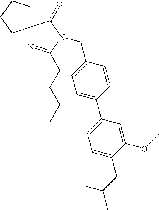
C1(CN2C(CCCC)=NC3(C2=O)CCCC3)=CC=C(C2=CC=C(CC(C)C)C(OC)=C2)C=C1
